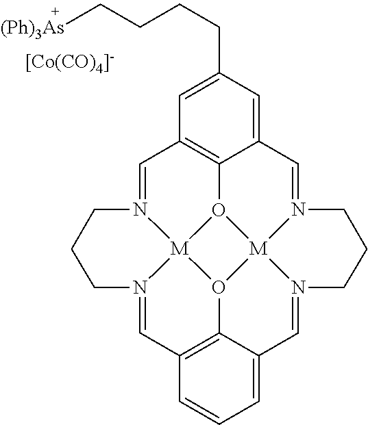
C1=N2[M]34O5C6=C1C=C(CCCC[(Ph)3As])C=C6C=N1[M]56O3C3=C(C=N4CCC2)C=CC=C3C=N6CCC1.[[Co(CO)4]-]
